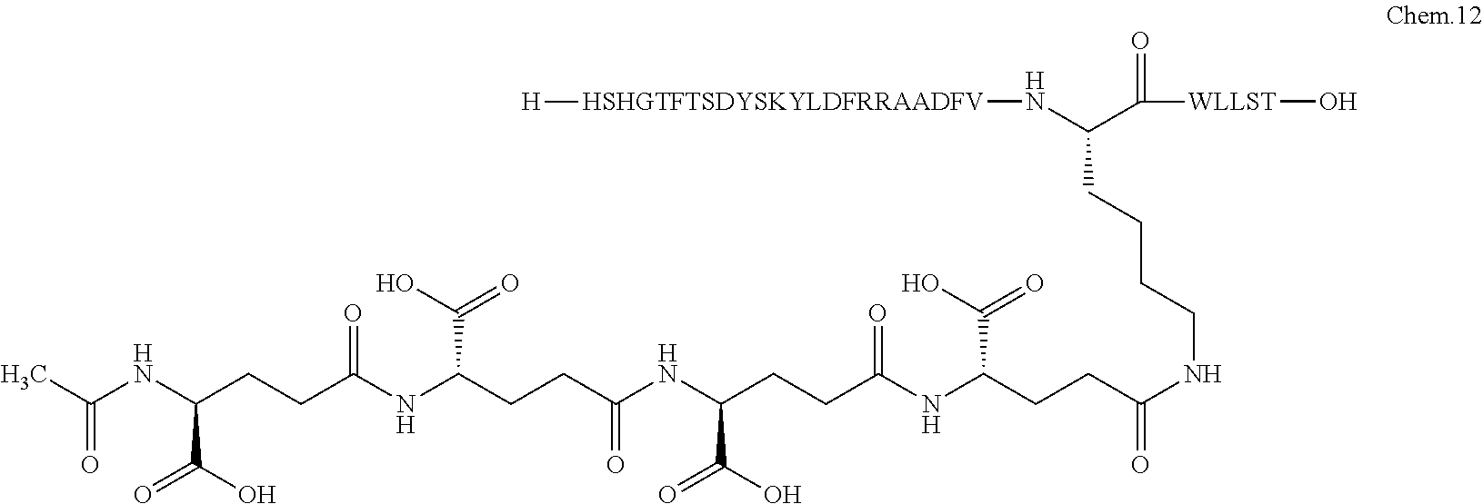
C(NC(CCC(NC(CCC(NC(CCC(NC(CCC(NCCCCC(C([WLLST]O)=O)N[HSHGTFTSDYSKYLDFRRAADFV][H])=O)C(O)=O)=O)C(=O)O)=O)C(O)=O)=O)C(=O)O)(C)=O
